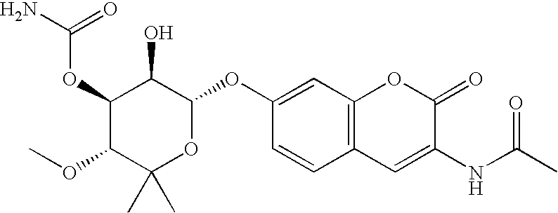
C1(OC(N)=O)C(OC)C(C)(C)OC(OC2=CC3=C(C=C2)C=C(NC(C)=O)C(=O)O3)C1O
